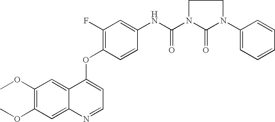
C1(OC)=C(OC)C=C2C(=C1)C(OC1=C(F)C=C(NC(N3C(=O)N(C4=CC=CC=C4)CC3)=O)C=C1)=CC=N2
